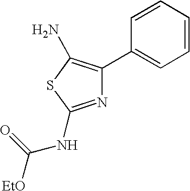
N1=C(NC([EtO])=O)SC(N)=C1C1=CC=CC=C1
